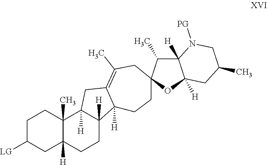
C1C([LG])CC2([H])C(C)(C1)C1([H])C([H])(CC2)C2([H])C(=C(C)CC3(CC2)C(C)C2([H])C([H])(O3)CC(C)CN2[PG])C1
